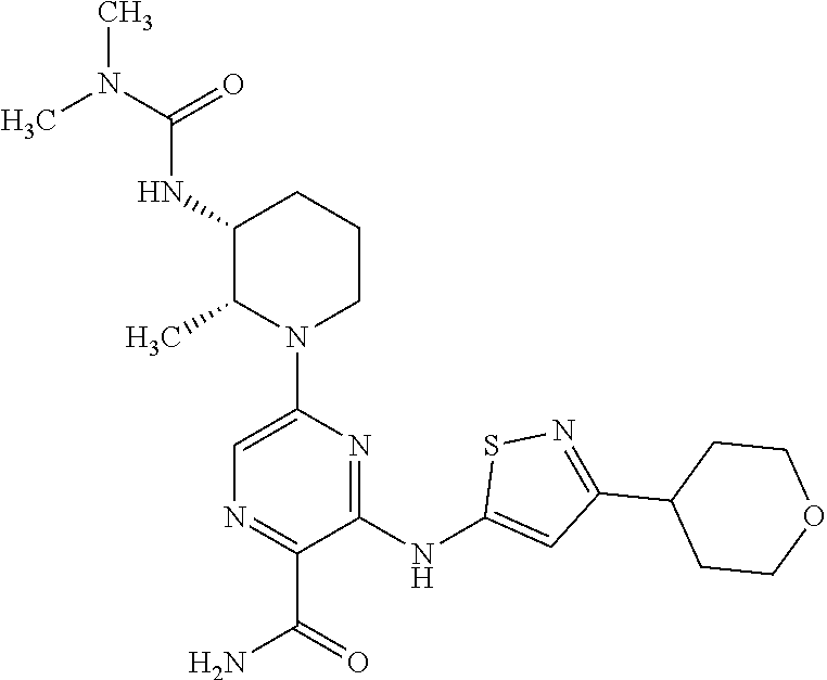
C1(NC2=CC(C3CCOCC3)=NS2)=NC(N2CCCC(NC(N(C)C)=O)C2C)=CN=C1C(=O)N
